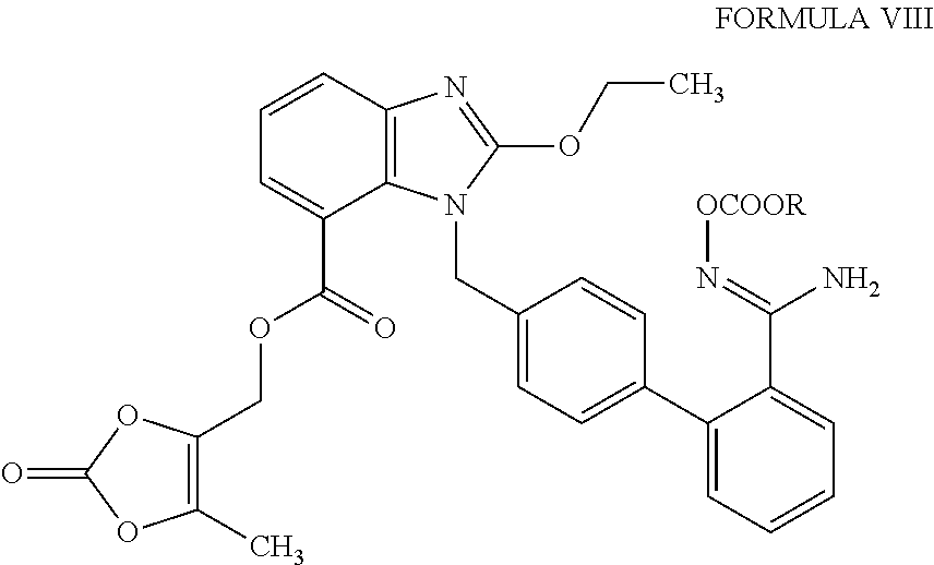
C1(C)=C(COC(=O)C2=CC=CC3=C2N(CC2=CC=C(C4=CC=CC=C4C(=N[OCOOR])N)C=C2)C(OCC)=N3)OC(=O)O1
